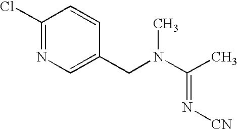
C1(Cl)=NC=C(CN(C(C)=N[CN])C)C=C1
